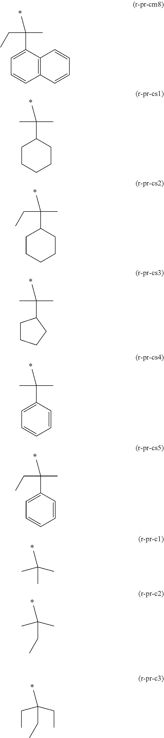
C1(C(CC)(C)C)=CC=CC2=C1C=CC=C2.C1(C(C)(C)C)CCCCC1.C1(C(CC)(C)C)CCCCC1.C(C)(C)(C)C1CCCC1.C1(C(C)(C)C)=CC=CC=C1.C1(C(CC)(C)C)=CC=CC=C1.C(C)(C)(C)C.C(C)(CC)(C)C.C(C)(CC)(CC)CC
